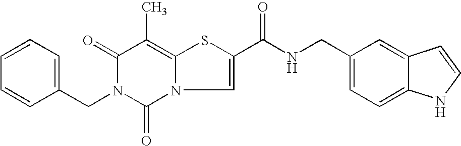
C1(=O)N(CC2=CC=CC=C2)C(=O)N2C(=C1C)SC(C(NCC1=CC=C3C(=C1)C=CN3)=O)=C2
